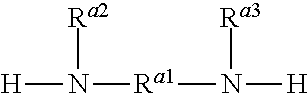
[H]N([Ra2])[Ra1]N([H])[Ra3]
